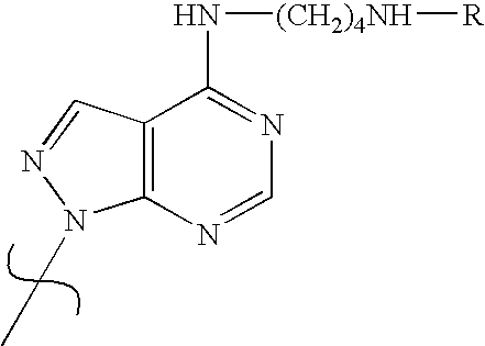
C12=C(N=CN=C1N[(CH2)4NH][R])N(CC)N=C2
